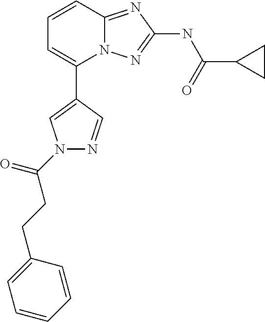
C1=CC2=NC(NC(C3CC3)=O)=NN2C(C2=CN(C(=O)CCC3=CC=CC=C3)N=C2)=C1
